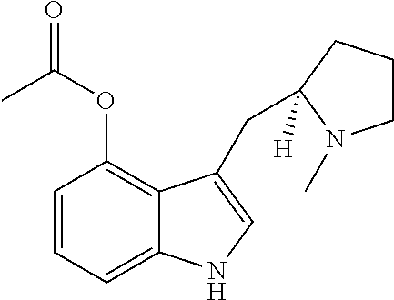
C1=CC=C2C(=C1OC(C)=O)C(CC1([H])CCCN1C)=CN2
